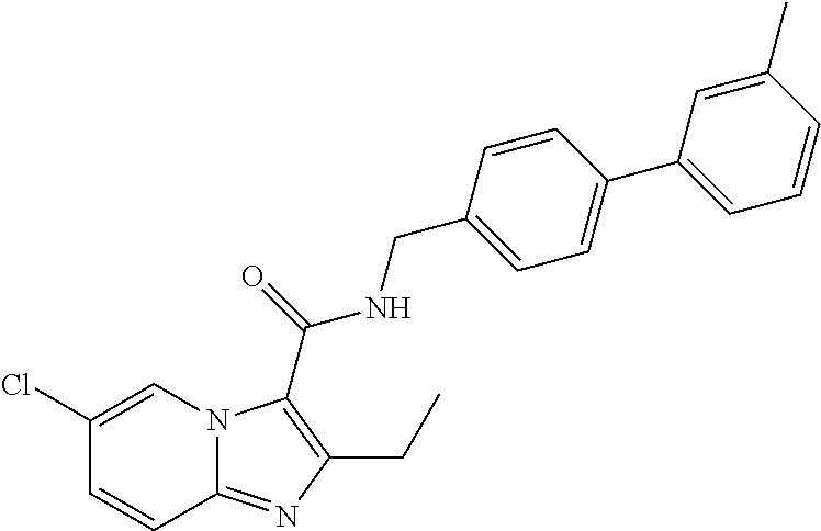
C1(Cl)=CN2C(=NC(CC)=C2C(=O)NCC2=CC=C(C3=CC=CC(C)=C3)C=C2)C=C1
